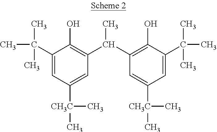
C1=C([CH3C](C)C)C=C(C(C)(C)C)C(O)=C1C(C1=C(O)C(C(C)(C)C)=CC([CH3C](C)C)=C1)C
